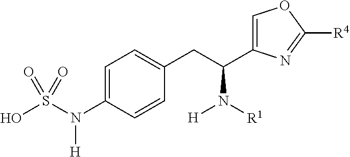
C1=C(N(S(O)(=O)=O)[H])C=CC(CC(N([R1])[H])C2=COC([R4])=N2)=C1
